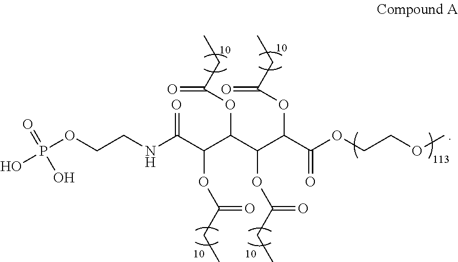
P(OCCNC(C(C(C(C(C(OCCOC)=O)OC(CC)=O)OC(CC)=O)OC(=O)CC)OC(CC)=O)=O)(O)(=O)O
